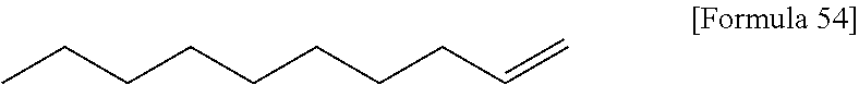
CCCCCCCCC=C
